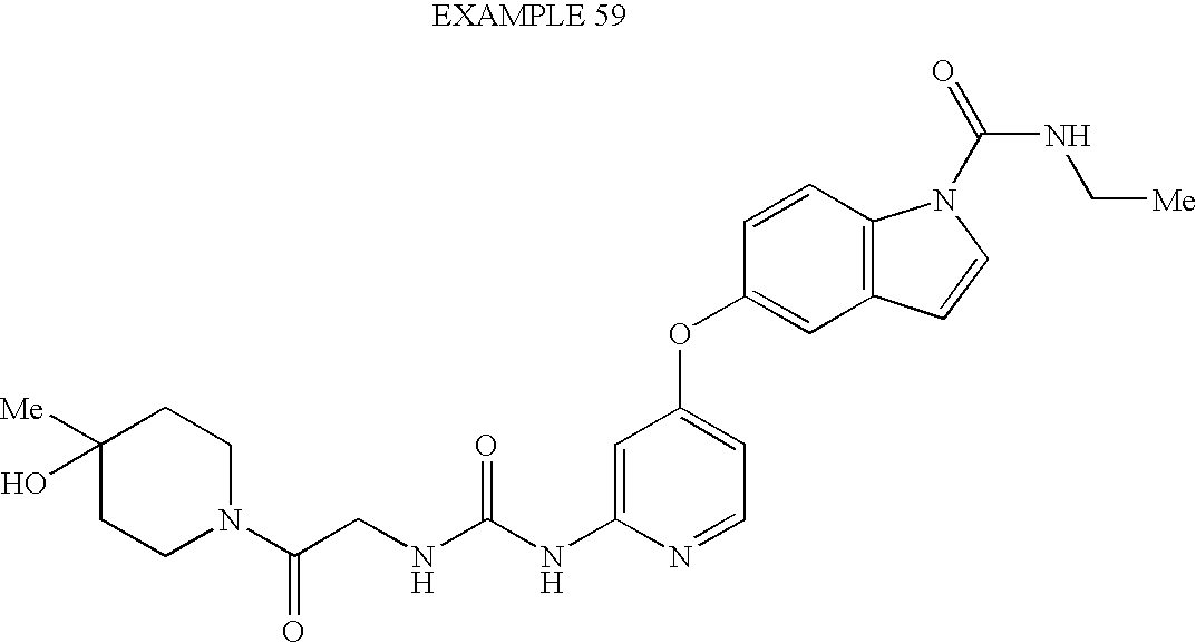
C1=C(NC(NCC(N2CCC([Me])(O)CC2)=O)=O)N=CC=C1OC1=CC2=C(C=C1)N(C(=O)NC[Me])C=C2
